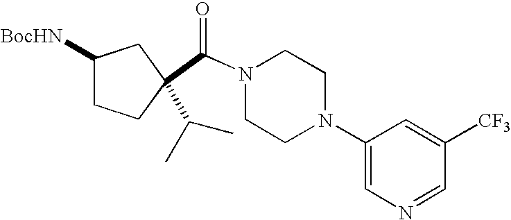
C(N1CCN(C2=CN=CC([CF3])=C2)CC1)(=O)C1(C(C)C)CCC([BocHN])C1
